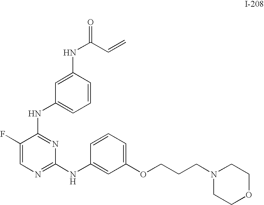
C1=CC(NC(C=C)=O)=CC(NC2=NC(NC3=CC(OCCCN4CCOCC4)=CC=C3)=NC=C2F)=C1
